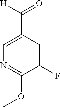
C1=C(C([H])=O)C=C(F)C(OC)=N1
